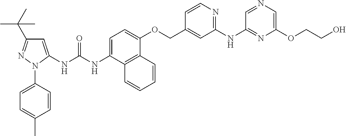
C1=C(NC(NC2=CC=C(OCC3=CC(NC4=NC(OCCO)=CN=C4)=NC=C3)C3=C2C=CC=C3)=O)N(C2=CC=C(C)C=C2)N=C1C(C)(C)C
